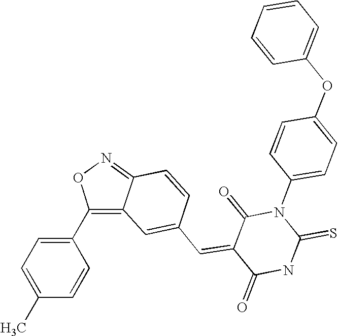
C1=CC=CC(OC2=CC=C(N3C(=O)C(=CC4=CC5=C(C6=CC=C(C)C=C6)ON=C5C=C4)C(=O)NC3=S)C=C2)=C1
